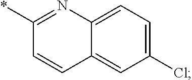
C12=CC=C(Cl)C=C1C=CC(*)=N2
